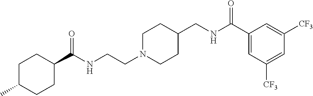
C1N(CCNC(C2CCC(C)CC2)=O)CCC(CNC(C2=CC([CF3])=CC([CF3])=C2)=O)C1
